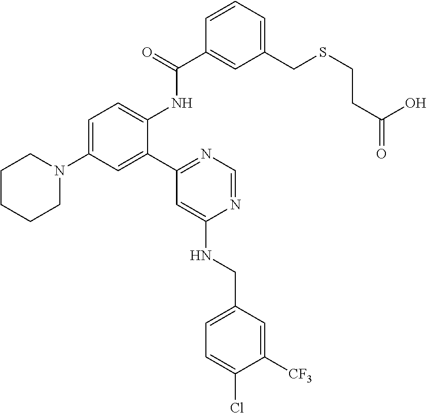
C1=C(N2CCCCC2)C=C(C2=NC=NC(NCC3=CC=C(Cl)C([CF3])=C3)=C2)C(NC(C2=CC(CSCCC(=O)O)=CC=C2)=O)=C1
